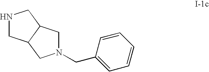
N1CC2C(C1)CN(CC1=CC=CC=C1)C2
